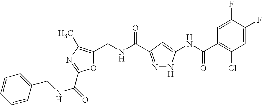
O1C(CNC(=O)C2=NNC(NC(C3=C(Cl)C=C(F)C(F)=C3)=O)=C2)=C(C)N=C1C(NCC1=CC=CC=C1)=O
